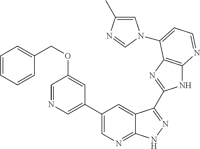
C1(C2=CN=CC(OCC3=CC=CC=C3)=C2)=CN=C2C(=C1)C(C1=NC3=C(N1)N=CC=C3N1C=C(C)N=C1)=NN2
